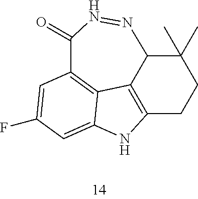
C12=C3C(C(C)(C)CC1)N=NC(=O)C1=C3C(=CC(F)=C1)N2
